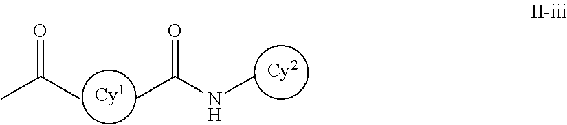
[Cy1].[Cy2].CC(C)=O.CC(=O)NC
